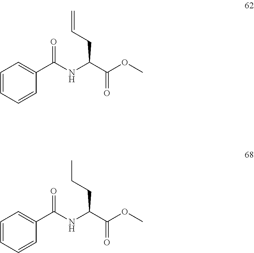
C1=CC=CC(C(NC(CC=C)C(=O)OC)=O)=C1.C1=CC=CC(C(NC(CCC)C(=O)OC)=O)=C1
